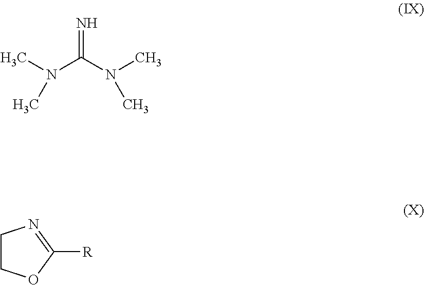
CN(C(N(C)C)=N)C.C1COC([R])=N1
